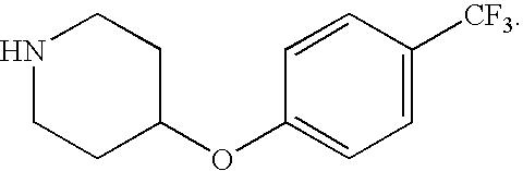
C1CC(OC2=CC=C([CF3])C=C2)CCN1
